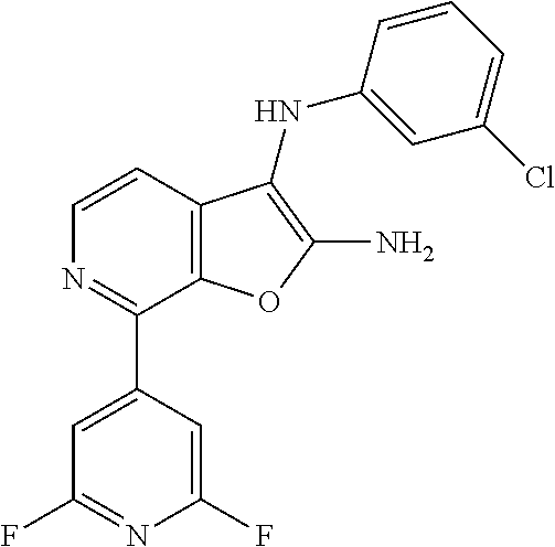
C1=CC2=C(C(C3=CC(F)=NC(F)=C3)=N1)OC(N)=C2NC1=CC(Cl)=CC=C1
